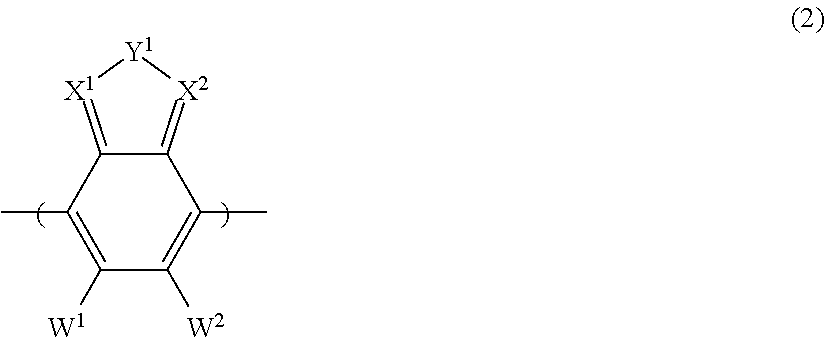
C1(C)=C([W1])C([W2])=C(C)C2=[X2][Y1][X1]=C12
